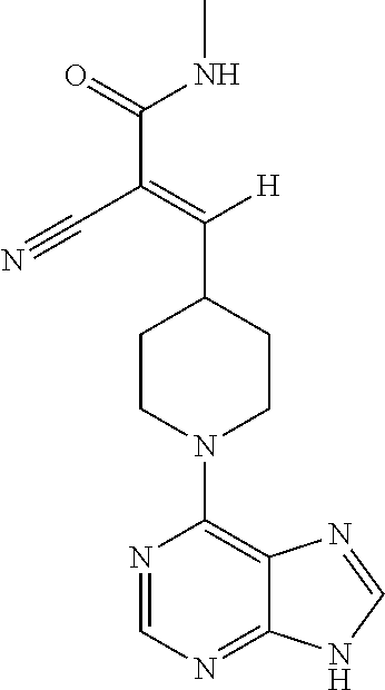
C1CN(C2=C3C(=NC=N2)NC=N3)CCC1C([H])=C(C(NC)=O)C#N
